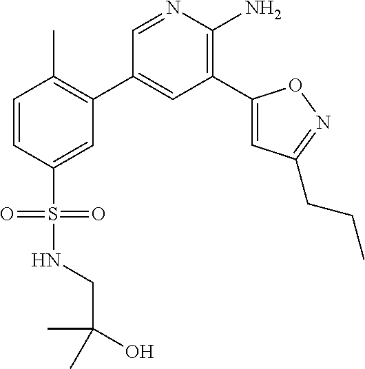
C1=CC(S(NCC(O)(C)C)(=O)=O)=CC(C2=CC(C3=CC(CCC)=NO3)=C(N)N=C2)=C1C
